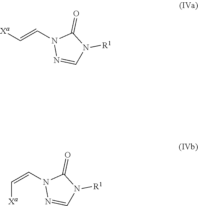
C([Xa])=CN1N=CN([R1])C1=O.C(=CN1N=CN([R1])C1=O)[Xa]
